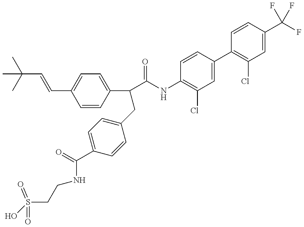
OS(CCNC(C1=CC=C(CC(C2=CC=C(C=CC(C)(C)C)C=C2)C(=O)NC2=C(Cl)C=C(C3=C(Cl)C=C(C(F)(F)F)C=C3)C=C2)C=C1)=O)(=O)=O
